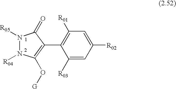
C1([R03])=CC([R02])=CC([R01])=C1C1=C(O[G])N([R04])N([R05])C1=O
